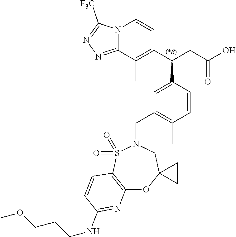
N12C(=NN=C1[F3C])C(C)=C(C(CC(O)=O)C1=CC(CN3S(=O)(=O)C4=C(OC5(C3)CC5)N=C(NCCCOC)C=C4)=C(C)C=C1)C=C2
